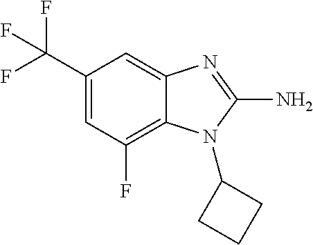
C1(C(F)(F)F)=CC(F)=C2C(=C1)N=C(N)N2C1CCC1
